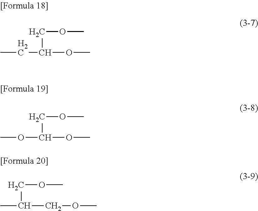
CCC(OC)COC.COC(OC)COC.CC(COC)COC
